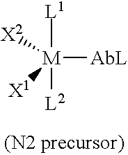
[M]([AbL])([X1])([X2])([L2])[L1]
